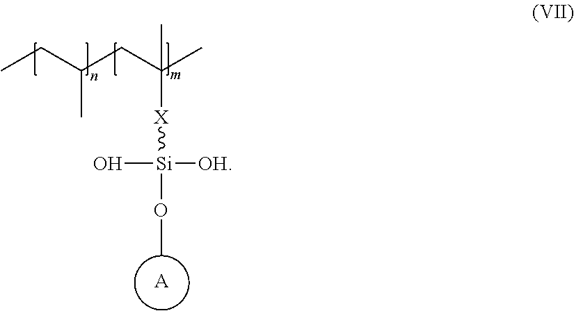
[A].C(CC(C)(C)[X][Si](O)([OH])OC)(CC)C
